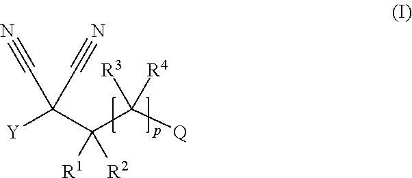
[Y]C(C(C([Q])([R3])[R4])([R1])[R2])(C#N)C#N
